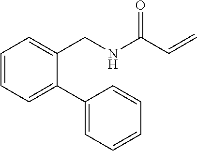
C(C=C)(=O)NCC1=CC=CC=C1C1=CC=CC=C1
